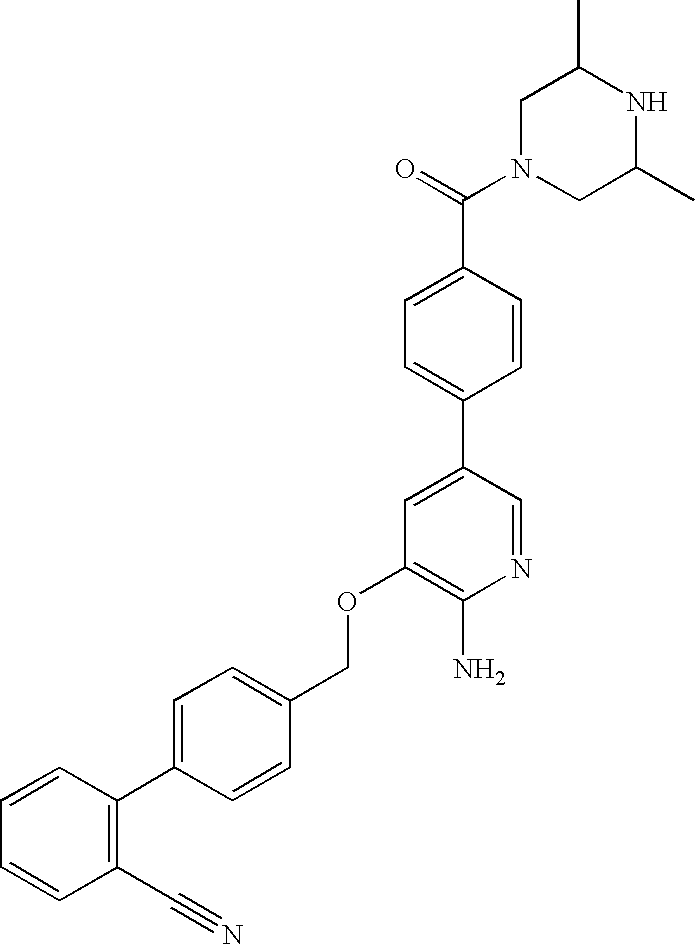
C1N(C(=O)C2=CC=C(C3=CC(OCC4=CC=C(C5=C(C#N)C=CC=C5)C=C4)=C(N)N=C3)C=C2)CC(C)NC1C
